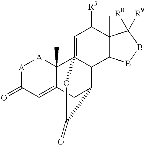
C12(C)C(=CC(=O)[A][A]1)CC1C3C2(=CC([R3])C2(C)C3BBC2([R8])[R9])OCC1=O
